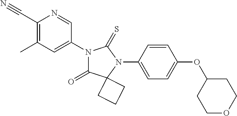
C1(C#N)=C(C)C=C(N2C(=O)C3(N(C4=CC=C(OC5CCOCC5)C=C4)C2=S)CCC3)C=N1
